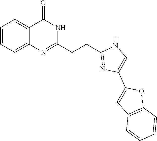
C1=CC=C2C(=C1)C(=O)NC(CCC1=NC(C3=CC4=C(O3)C=CC=C4)=CN1)=N2
